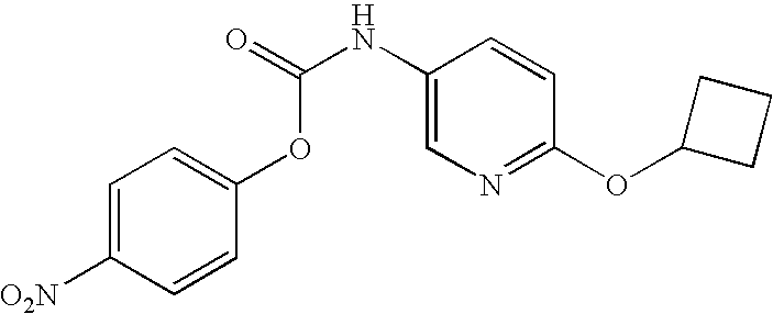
C1=C(NC(=O)OC2=CC=C([O2N])C=C2)C=CC(OC2CCC2)=N1
